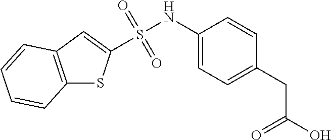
S(NC1=CC=C(CC(O)=O)C=C1)(=O)(=O)C1=CC2=C(C=CC=C2)S1
